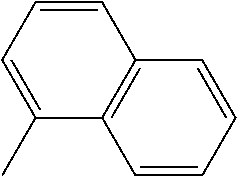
C1(C)=CC=CC2=C1C=CC=C2
